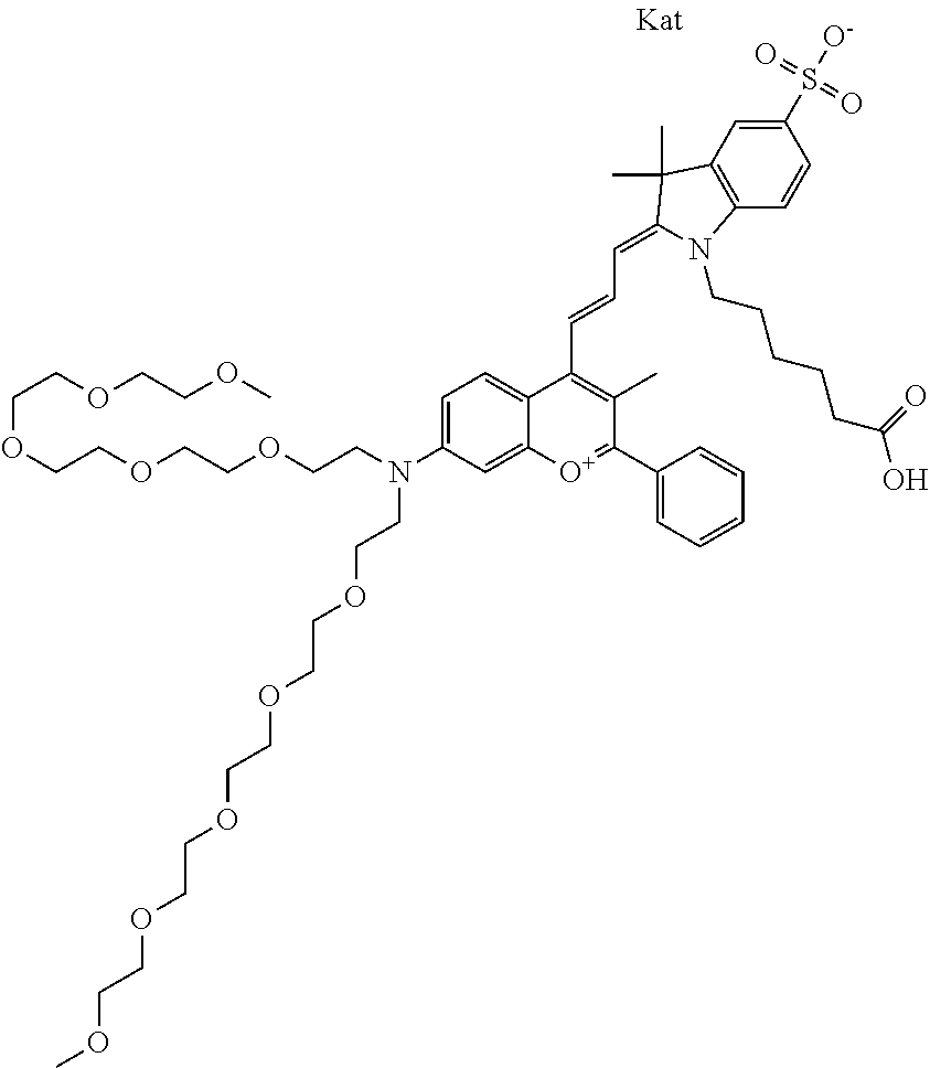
C(OCCOCCOCCN(CCOCCOCCOCCOCCOC)C1=CC=C2C(=C1)[O+]=C(C1=CC=CC=C1)C(C)=C2C=CC=C1C(C)(C)C2=C(C=CC(S(=O)(=O)[O-])=C2)N1CCCCCC(O)=O)COCCOC
